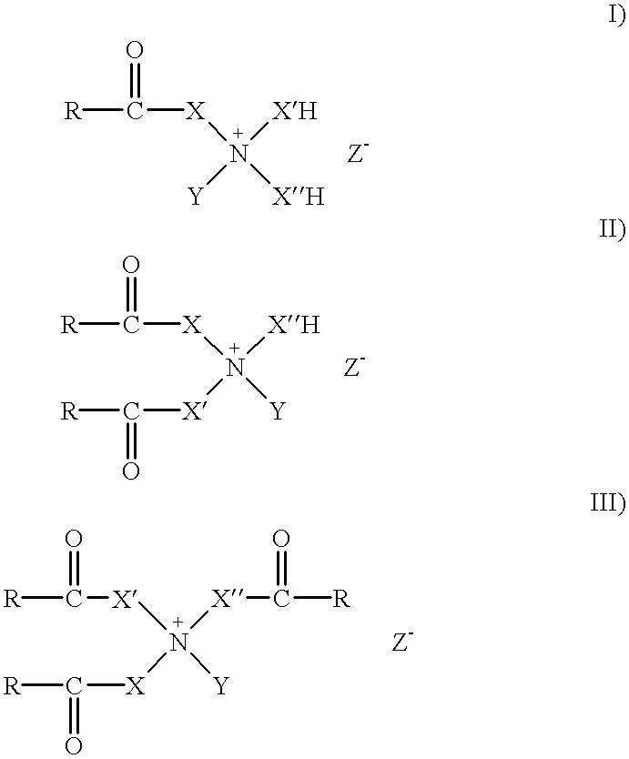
N([XH])([Y])([XH])[X]C([R])=O.[Z-].N([XH])([X]C([R])=O)([Y])[X]C([R])=O.[Z-].N([X]C([R])=O)([X]C([R])=O)([Y])[X]C([R])=O.[Z-]
